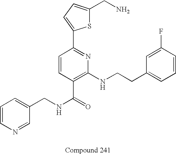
C1=CN=CC(CNC(=O)C2=C(NCCC3=CC=CC(F)=C3)N=C(C3=CC=C(CN)S3)C=C2)=C1
